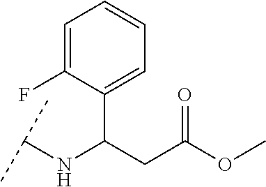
C1(C(CC(OC)=O)NC(C)C)=CC=CC=C1F
